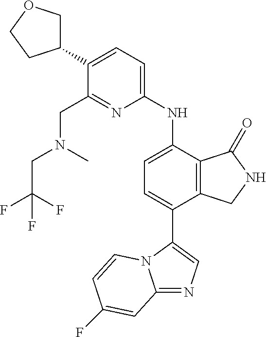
C12=NC=C(C3=CC=C(NC4=CC=C(C5COCC5)C(CN(C)CC(F)(F)F)=N4)C4=C3CNC4=O)N1C=CC(F)=C2
